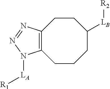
[LB]([R2])C1CCCC2=C(CC1)N=NN2[LA][R1]
